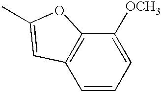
C1=CC=C([OCH3])C2=C1C=C(C)O2
